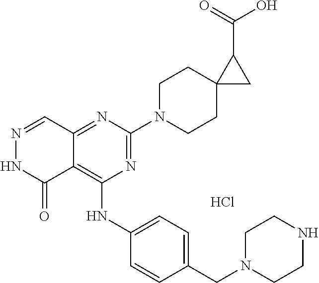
N1=CC2=NC(N3CCC4(CC3)CC4C(=O)O)=NC(NC3=CC=C(CN4CCNCC4)C=C3)=C2C(=O)N1.Cl
